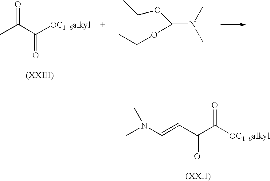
O=C(C)C(=O)[OC16alkyl].C(N(C)C)(OCC)OCC.O=C(C=CN(C)C)C(=O)[OC16alkyl]
